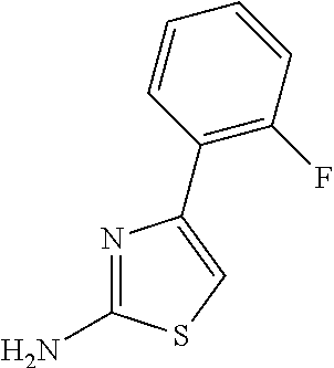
N1=C(N)SC=C1C1=C(F)C=CC=C1
